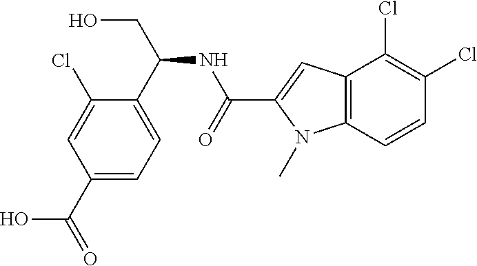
C1(C(CO)NC(=O)C2=CC3=C(N2C)C=CC(Cl)=C3Cl)=CC=C(C(=O)O)C=C1Cl
